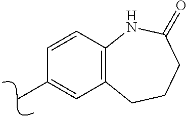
C1(C)=CC2=C(C=C1)NC(=O)CCC2
